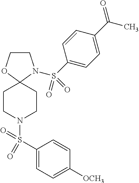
C1CN(S(C2=CC=C(C(=O)C)C=C2)(=O)=O)C2(O1)CCN(S(C1=CC=C([OCH3])C=C1)(=O)=O)CC2
